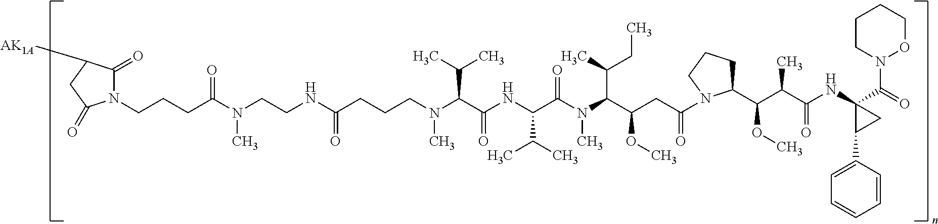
C(CCC(=O)N(C)CCNC(=O)CCCN(C)C(C(=O)NC(C(C)C)C(N(C(C(OC)CC(=O)N1C(C(C(C)C(=O)NC2(C(=O)N3CCCCO3)C(C3=CC=CC=C3)C2)OC)CCC1)C(C)CC)C)=O)C(C)C)N1C(=O)C([AK1A])CC1=O
